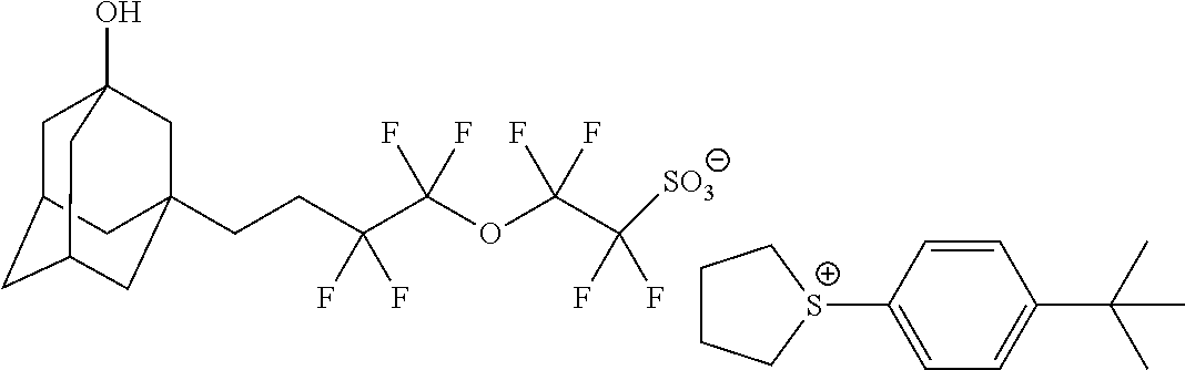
C1C2CC3CC(CCC(C(OC(C(F)(F)[SO3])(F)F)(F)F)(F)F)(CC1(O)C3)C2.C1CC[S+](C2=CC=C(C(C)(C)C)C=C2)C1
